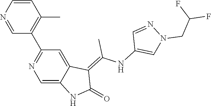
C1=CN=CC(C2=NC=C3C(=C2)C(=C(NC2=CN(CC(F)F)N=C2)C)C(=O)N3)=C1C
